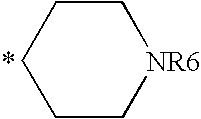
C1C[NR6]CCC1.*
